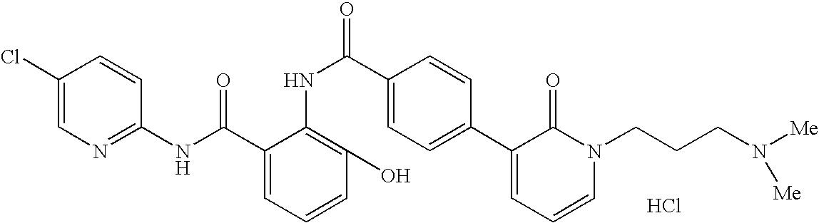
C1(NC(C2=CC=CC(O)=C2NC(C2=CC=C(C3=CC=CN(CCCN([Me])[Me])C3=O)C=C2)=O)=O)=NC=C(Cl)C=C1.Cl
